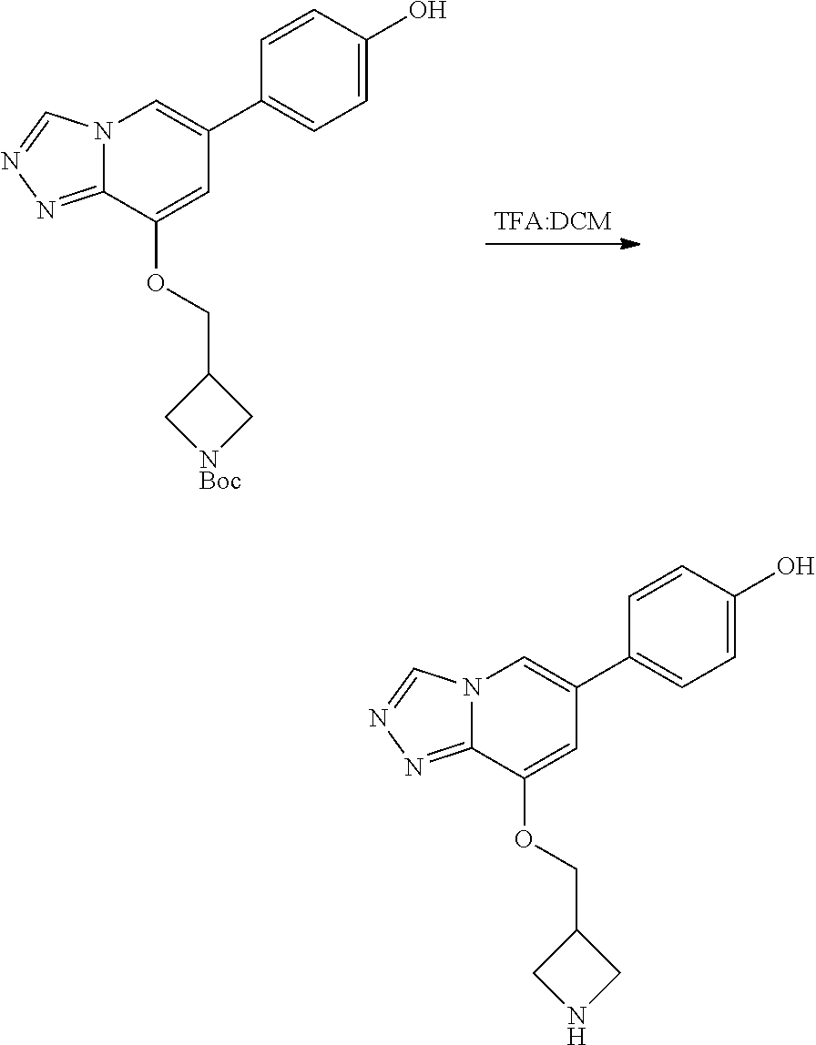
[TFA:DCM].N12C(=NN=C1)C(OCC1C[NBoc]C1)=CC(C1=CC=C(O)C=C1)=C2.N12C(=NN=C1)C(OCC1CNC1)=CC(C1=CC=C(O)C=C1)=C2
